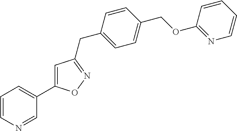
C1=CN=CC(C2=CC(CC3=CC=C(COC4=NC=CC=C4)C=C3)=NO2)=C1
